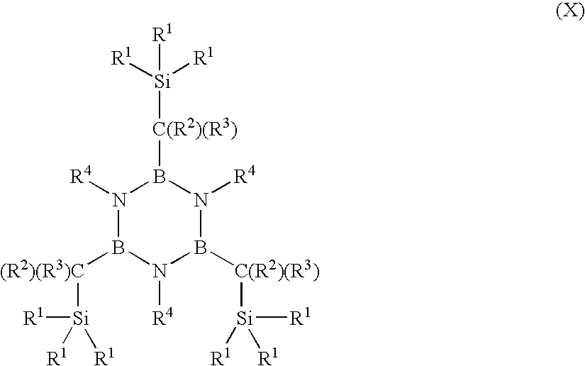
N1([R4])B([(R2)(R3)C][Si]([R1])([R1])[R1])N([R4])B([C(R2)(R3)][Si]([R1])([R1])[R1])N([R4])B1[C(R2)(R3)][Si]([R1])([R1])[R1]
